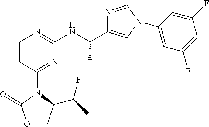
O1CC(C(F)C)N(C2=NC(NC(C)C3=CN(C4=CC(F)=CC(F)=C4)C=N3)=NC=C2)C1=O
